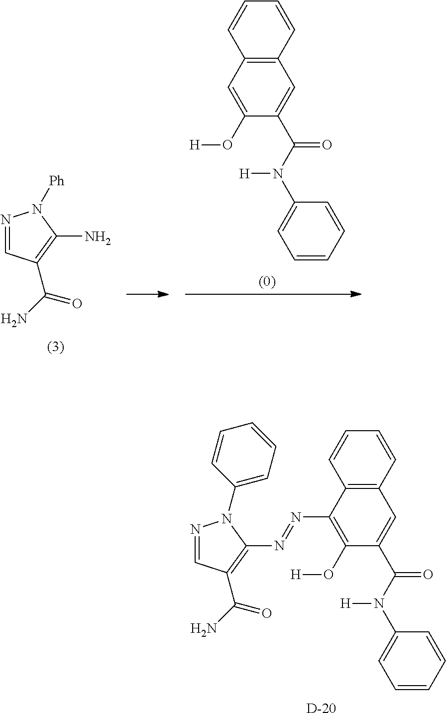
N1=CC(C(N)=O)=C(N)N1[Ph].C12=C(C=CC=C1)C=C(C(N([H])C1=CC=CC=C1)=O)C(O[H])=C2.N1=CC(C(N)=O)=C(N=NC2=C(O[H])C(C(N([H])C3=CC=CC=C3)=O)=CC3=C2C=CC=C3)N1C1=CC=CC=C1.[D]
